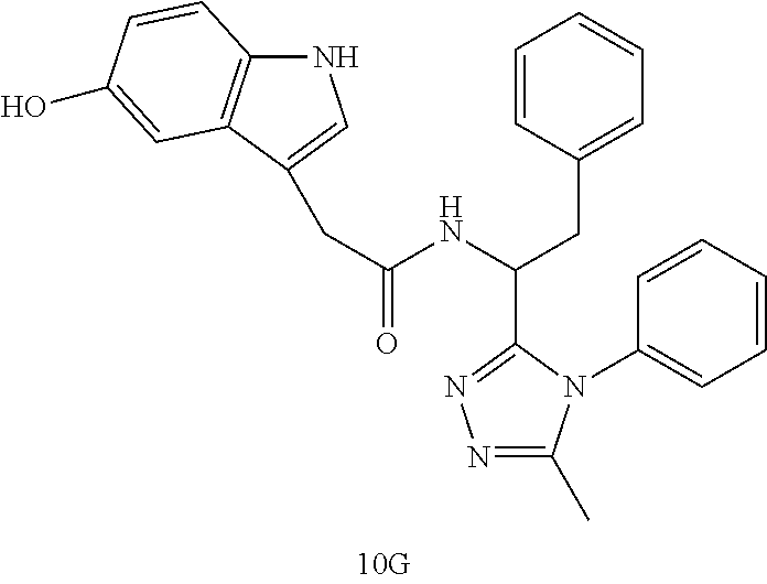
C1=CC=CC(N2C(C)=NN=C2C(CC2=CC=CC=C2)NC(=O)CC2=CNC3=C2C=C(O)C=C3)=C1
